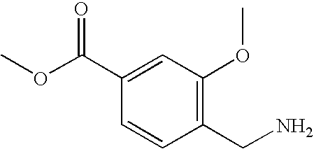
C1(C(OC)=O)=CC(OC)=C(CN)C=C1
